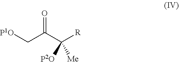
O=C(C([R])([P2O])[Me])C[P1O]
